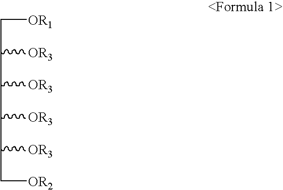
C([OR1])C([OR3])C([OR3])C([OR3])C([OR3])C[OR2]
